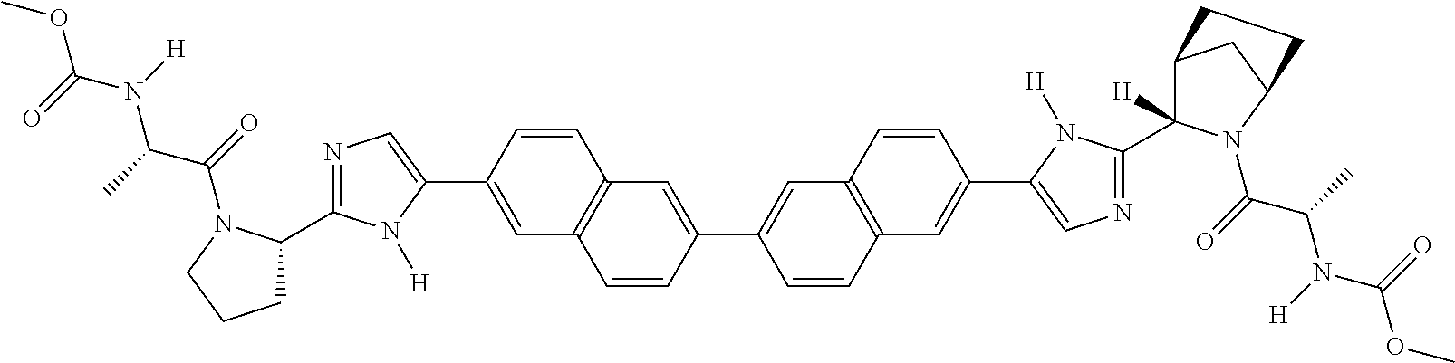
C1=C(C2=CN=C(C3CCCN3C(=O)C(C)N(C(OC)=O)[H])N2[H])C=CC2=C1C=CC(C1=CC3=C(C=C(C4=CN=C(C5([H])C6CC(N5C(=O)C(C)N(C(OC)=O)[H])CC6)N4[H])C=C3)C=C1)=C2
